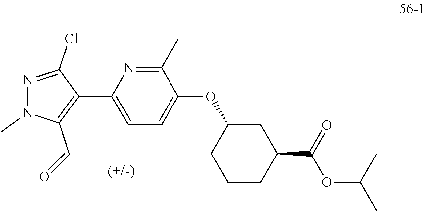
C1=C(C2=C(C=O)N(C)N=C2Cl)N=C(C)C(OC2CCCC(C(=O)OC(C)C)C2)=C1
